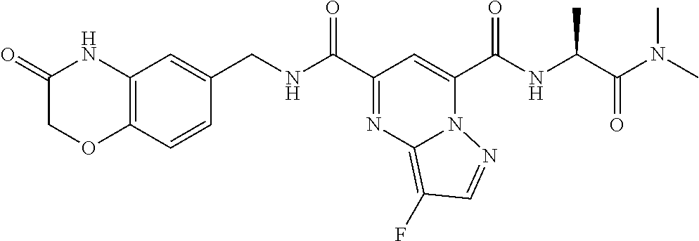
C12=C(C=CC(CNC(C3=NC4=C(F)C=NN4C(C(NC(C(N(C)C)=O)C)=O)=C3)=O)=C1)OCC(=O)N2
